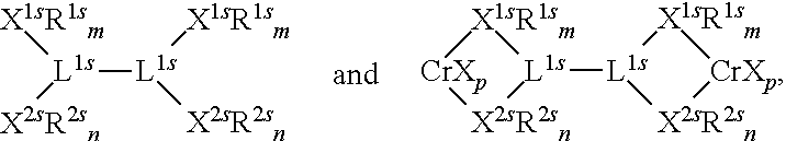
[X1sR1sm]1[L1s]([L1s]2[X1sR1sm][CrXp][X2sR2sn]2)[X2sR2sn][CrXp]1.[L1s]([L1s]([X2sR2sn])[X1sR1sm])([X2sR2sn])[X1sR1sm]
